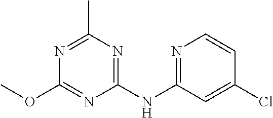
N1=C(C)N=C(NC2=NC=CC(Cl)=C2)N=C1OC
